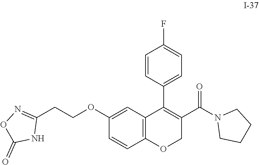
C1CN(C(C2=C(C3=CC=C(F)C=C3)C3=C(OC2)C=CC(OCCC2=NOC(=O)N2)=C3)=O)CC1
